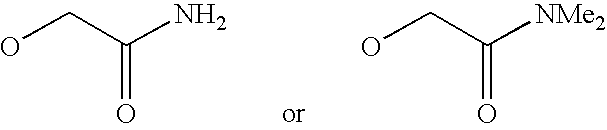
OCC(N)=O.OCC([NMe2])=O
